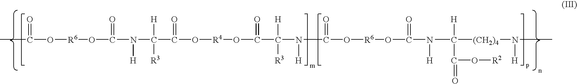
CC(=O)O[R6]OC(N(C([H])([R3])C(=O)O[R4]OC(=O)C([H])([R3])N(C(O[R6]OC(=O)N(C([H])(C(=O)O[R2])[(CH2)4]N([H])C)[H])=O)[H])[H])=O
